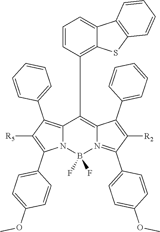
C12=C(C3=CC=CC=C3)C([R5])=C(C3=CC=C(OC)C=C3)N1B(F)(F)N1=C(C3=CC=C(OC)C=C3)C([R2])=C(C3=CC=CC=C3)C1=C2C1=C2C(=CC=C1)C1=C(S2)C=CC=C1
